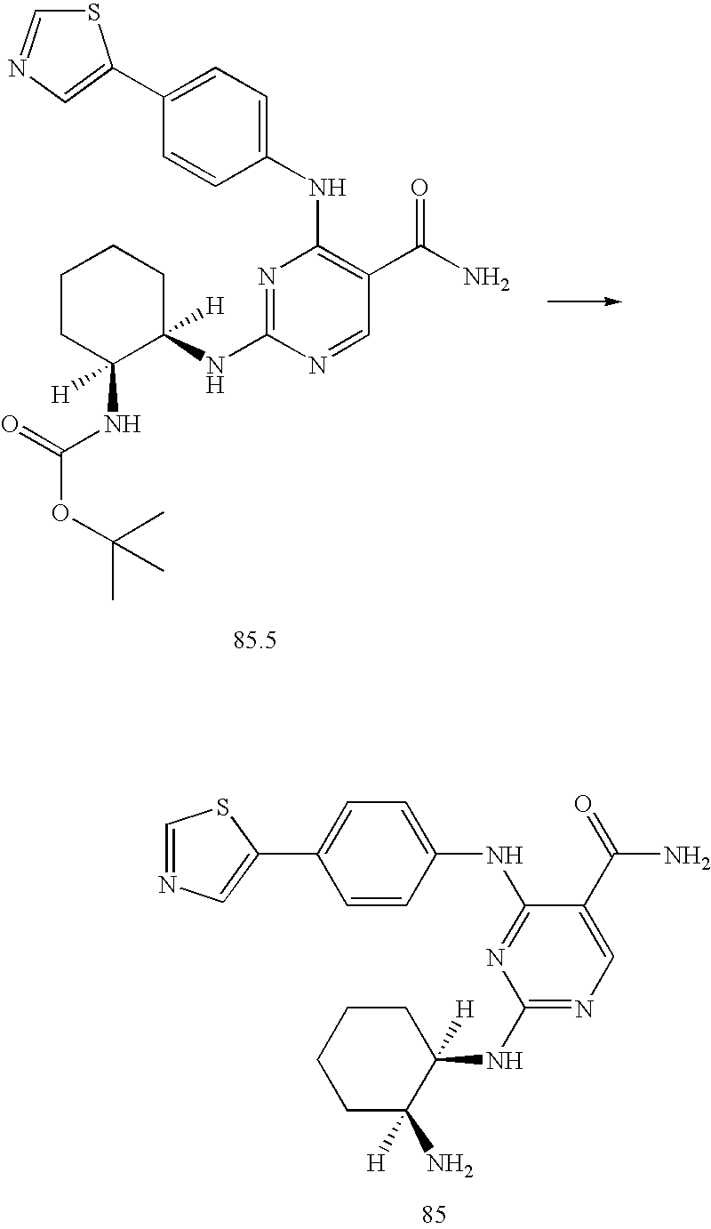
C1=C(C2=CN=CS2)C=CC(NC2=C(C(N)=O)C=NC(NC3([H])CCCCC3(NC(OC(C)(C)C)=O)[H])=N2)=C1.C1(C2=CN=CS2)=CC=C(NC2=NC(NC3([H])CCCCC3(N)[H])=NC=C2C(=O)N)C=C1
